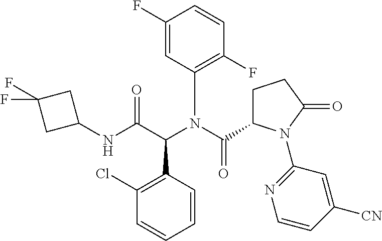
C1=CC=CC(C(C(=O)NC2CC(F)(F)C2)N(C(C2CCC(=O)N2C2=NC=CC([CN])=C2)=O)C2=C(F)C=CC(F)=C2)=C1Cl
